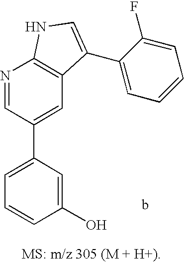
C1=C(C2=CC3=C(N=C2)NC=C3C2=CC=CC=C2F)C=C(O)C=C1
